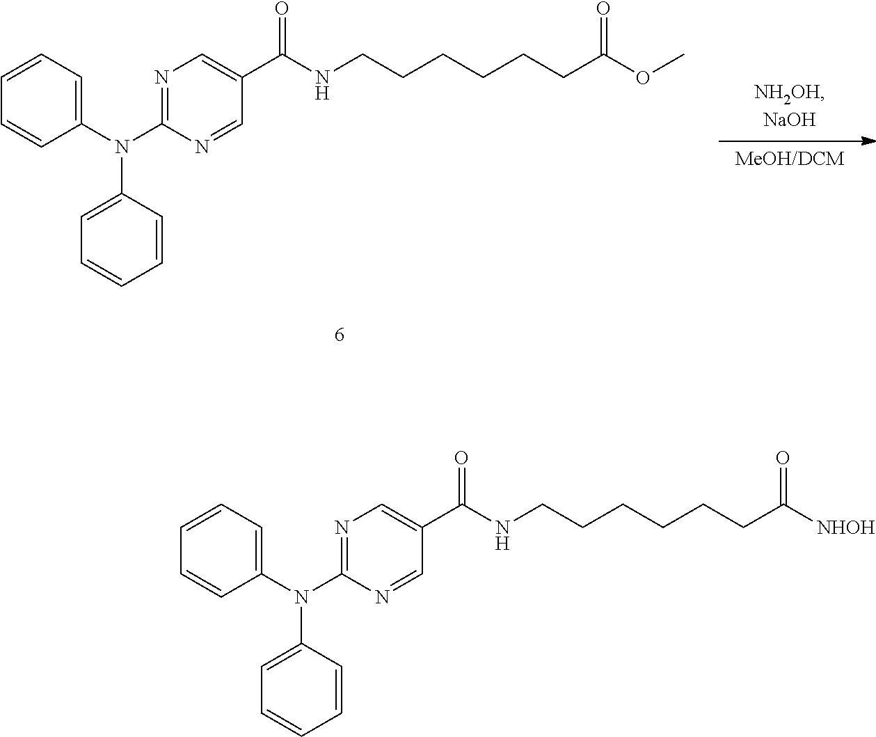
N1=C(N(C2=CC=CC=C2)C2=CC=CC=C2)N=CC(C(NCCCCCCC([NHOH])=O)=O)=C1.N1=C(N(C2=CC=CC=C2)C2=CC=CC=C2)N=CC(C(NCCCCCCC(OC)=O)=O)=C1
